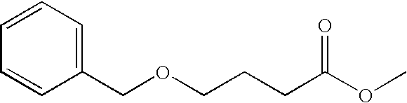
C1=CC=CC(COCCCC(OC)=O)=C1
